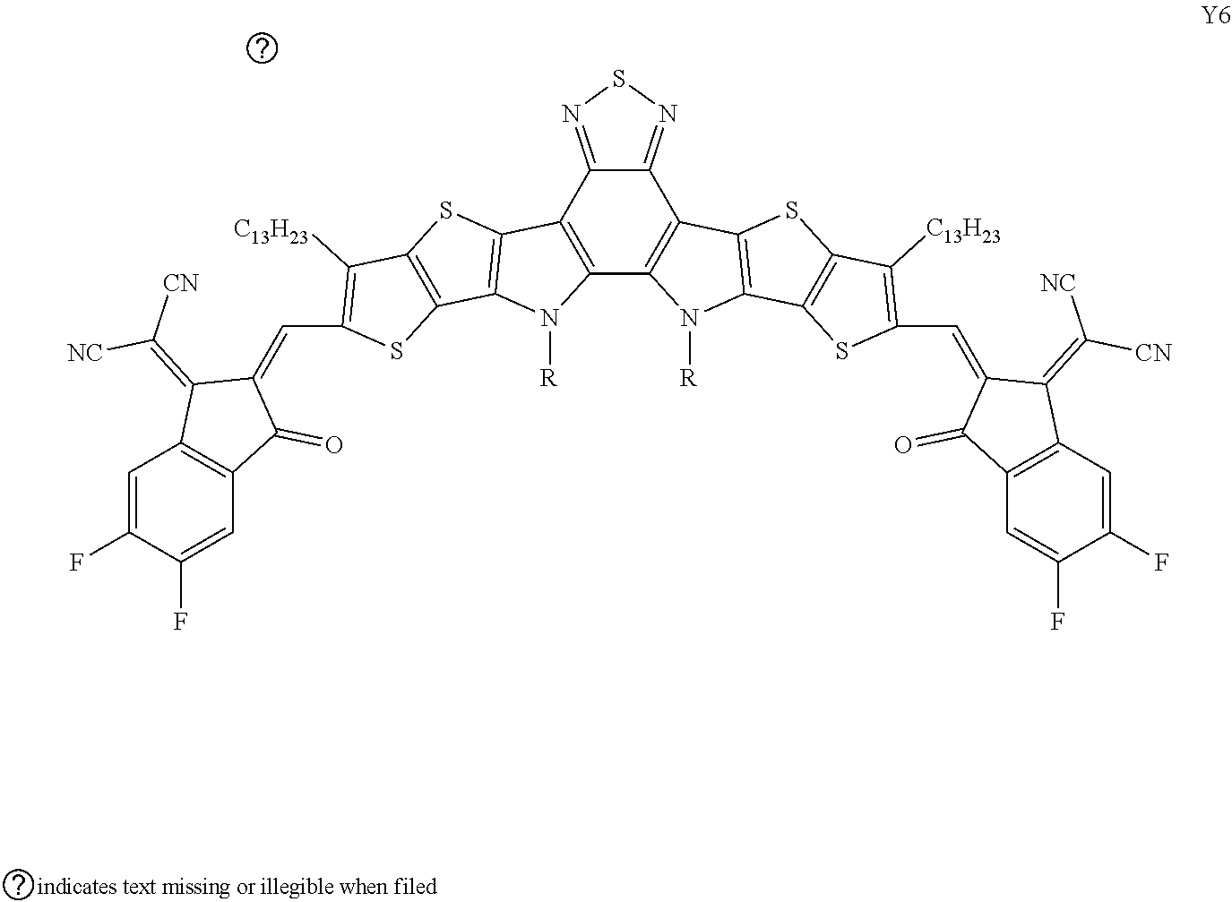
C12=C(C3=C(C4=NSN=C14)C1=C(N3[R])C3=C(S1)C([C13H23])=C(C=C1C(=O)C4=C(C1=C([CN])[NC])C=C(F)C(F)=C4)S3)N([R])C1=C2SC2=C1SC(C=C1C(=C([CN])[NC])C3=C(C1=O)C=C(F)C(F)=C3)=C2[C13H23]
